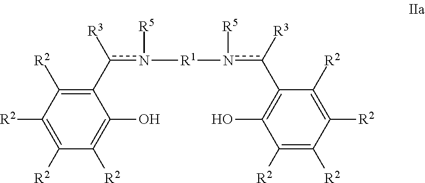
C1(c([R3])n([R5])[R1]n([R5])c([R3])C2=C(O)C([R2])=C([R2])C([R2])=C2[R2])=C([R2])C([R2])=C([R2])C([R2])=C1O
